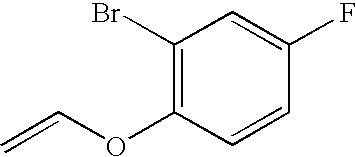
C1(Br)=C(OC=C)C=CC(F)=C1
